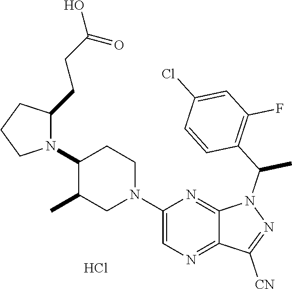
C1(N2C(CCC(O)=O)CCC2)C(C)CN(C2=CN=C3C(=N2)N(C(C2=C(F)C=C(Cl)C=C2)C)N=C3[CN])CC1.Cl
